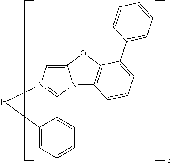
C12=CN3=C(N1C1=C(O2)C(C2=CC=CC=C2)=CC=C1)C1=CC=CC=C1[Ir]3
